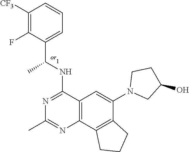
C12=C(C3=C(C(N4CC(O)CC4)=C1)CCC3)N=C(C)N=C2NC(C1=CC=CC([CF3])=C1F)C
